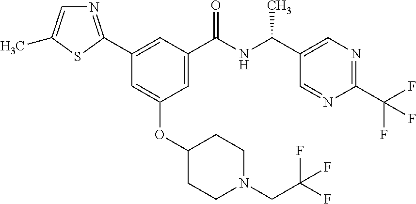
C1(C2=NC=C(C)S2)=CC(C(NC(C2=CN=C(C(F)(F)F)N=C2)C)=O)=CC(OC2CCN(CC(F)(F)F)CC2)=C1
